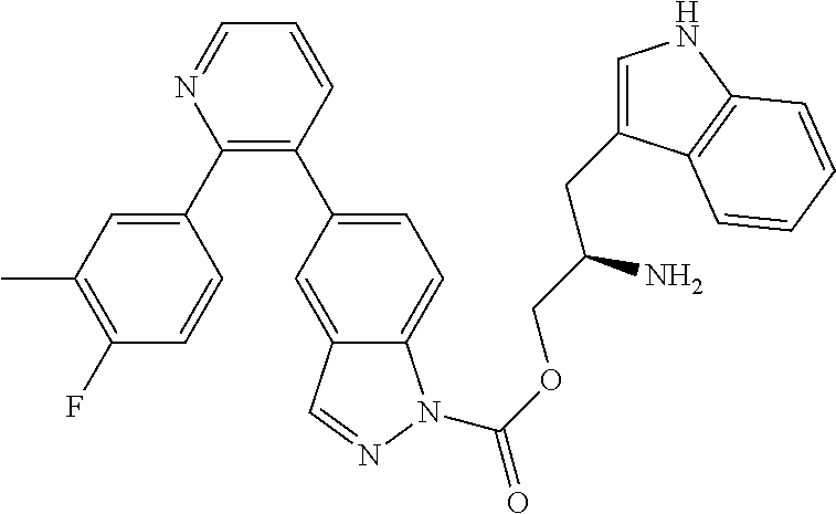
C1(C2=CC(C)=C(F)C=C2)=C(C2=CC=C3C(=C2)C=NN3C(OCC(CC2=CNC3=C2C=CC=C3)N)=O)C=CC=N1
